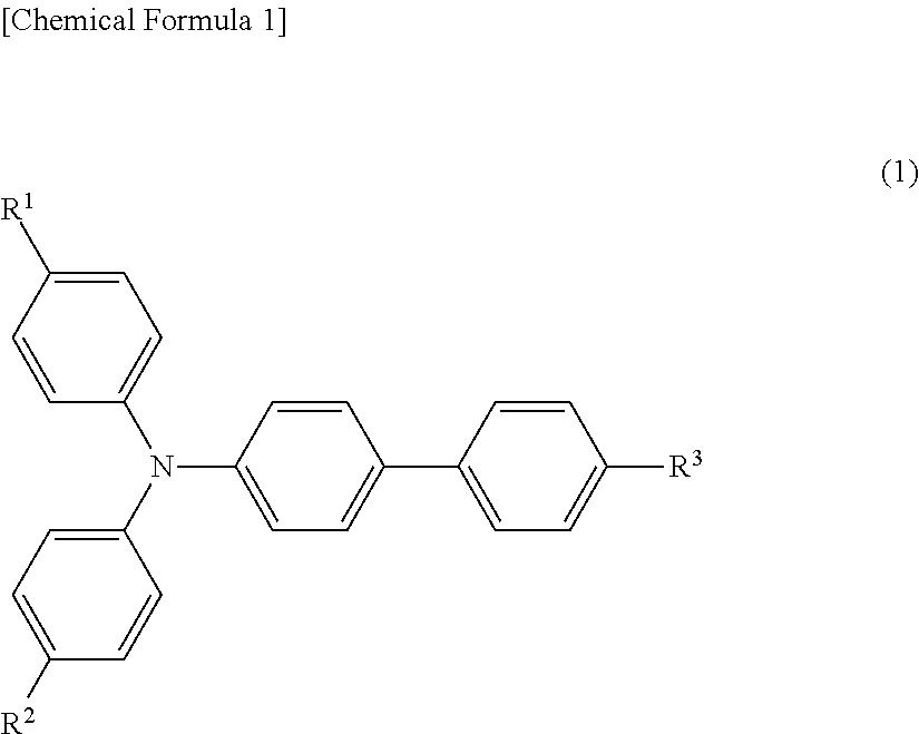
C1=C([R1])C=CC(N(C2=CC=C([R2])C=C2)C2=CC=C(C3=CC=C([R3])C=C3)C=C2)=C1
